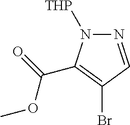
N1=CC(Br)=C(C(=O)OC)N1[THP]
